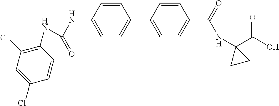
N(C1=CC=C(C2=CC=C(C(=O)NC3(C(O)=O)CC3)C=C2)C=C1)C(=O)NC1=C(Cl)C=C(Cl)C=C1
